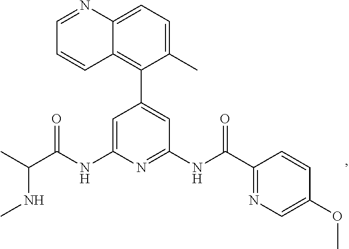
C1=C(NC(C(C)NC)=O)N=C(NC(=O)C2=NC=C(OC)C=C2)C=C1C1=C2C(=CC=C1C)N=CC=C2
